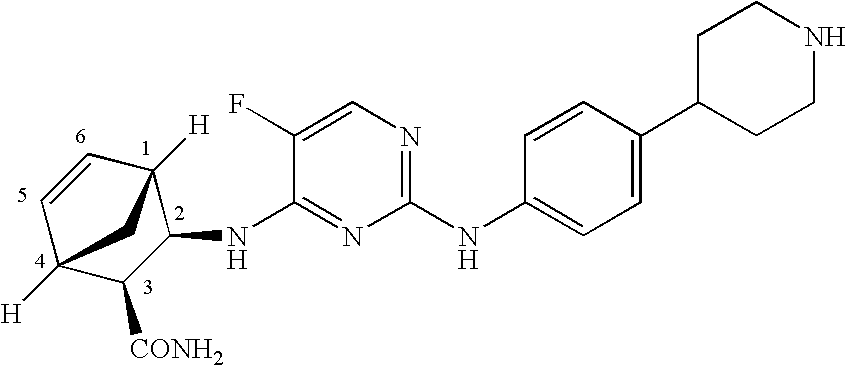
C1(NC2=CC=C(C3CCNCC3)C=C2)=NC=C(F)C(NC2C3([H])C=CC([H])(C2[CONH2])C3)=N1
